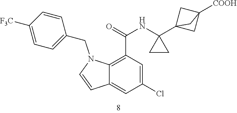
C12=C(C(=O)NC3(C45CC([COOH])(C4)C5)CC3)C=C(Cl)C=C1C=CN2CC1=CC=C([F3C])C=C1
